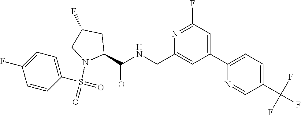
N1=C(F)C=C(C2=CC=C(C(F)(F)F)C=N2)C=C1CNC(C1N(S(C2=CC=C(F)C=C2)(=O)=O)CC(F)C1)=O
